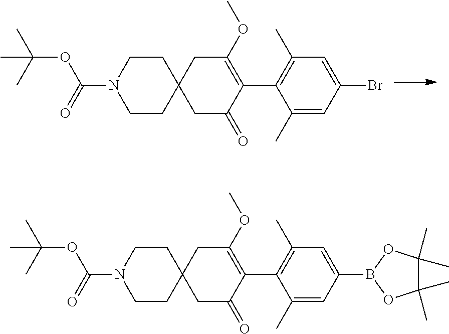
C1CC2(CCN1C(=O)OC(C)(C)C)CC(=O)C(C1=C(C)C=C(Br)C=C1C)=C(OC)C2.C1CC2(CCN1C(=O)OC(C)(C)C)CC(=O)C(C1=C(C)C=C(B3OC(C)(C)C(C)(C)O3)C=C1C)=C(OC)C2
